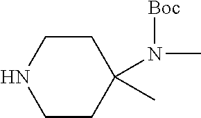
C1CC(N(C)[Boc])(C)CCN1
